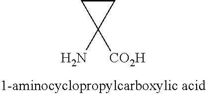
C1(N)([CO2H])CC1
